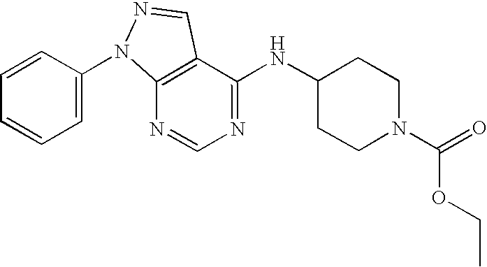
C12=C(C(NC3CCN(C(=O)OCC)CC3)=NC=N1)C=NN2C1=CC=CC=C1
